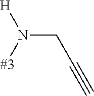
C(N([#3])[H])C#C
